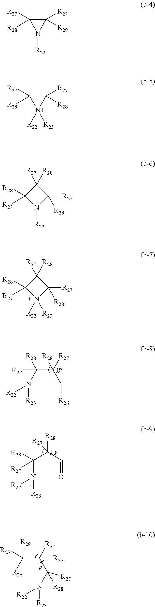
C(C([R27])(C([R28])([R27])N([R23])[R22])[R28])([R26])([R28])[R27].C(C([R27])(C[R26])[R28])(N([R23])[R22])([R28])[R27].[R28]C([R27])(C(C=O)([R28])[R27])N([R22])[R23].C1([R27])([R28])C([R27])([R28])N1[R22].C1([R27])([R28])C([R27])([R28])[N+]1([R22])[R23].N1([R22])C([R27])([R28])C([R27])([R28])C1([R28])[R27].N1([R22])([R23])C([R27])([R28])C([R27])([R28])C1([R28])[R27]
